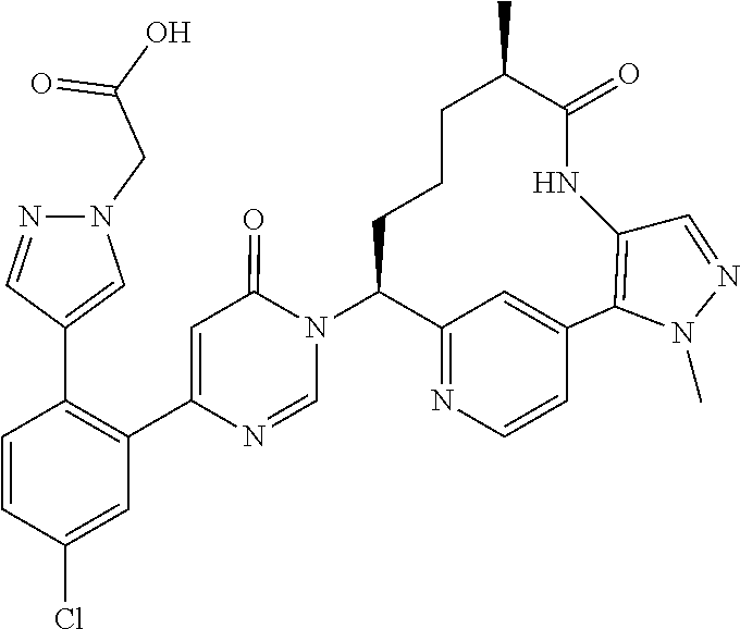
C12=NC=CC(=C1)C1=C(NC(=O)C(C)CCCC2N2C(=O)C=C(C3=C(C4=CN(CC(=O)O)N=C4)C=CC(Cl)=C3)N=C2)C=NN1C
